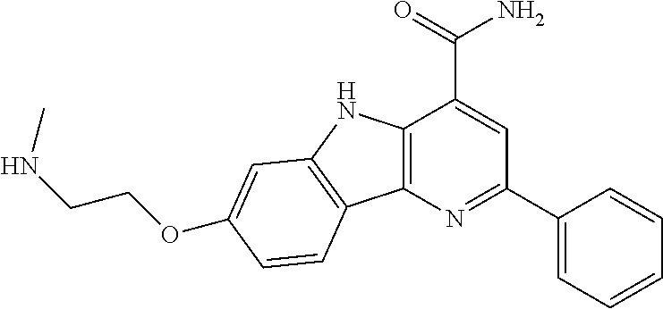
C12=C(N=C(C3=CC=CC=C3)C=C1C(=O)N)C1=C(N2)C=C(OCCNC)C=C1
